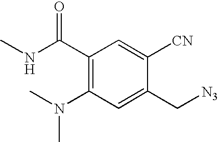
N(C1=C(C(NC)=O)C=C([CN])C(C[N3])=C1)(C)C
